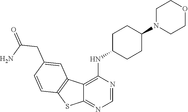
C12=C(NC3CCC(N4CCOCC4)CC3)N=CN=C1SC1=C2C=C(CC(=O)N)C=C1
